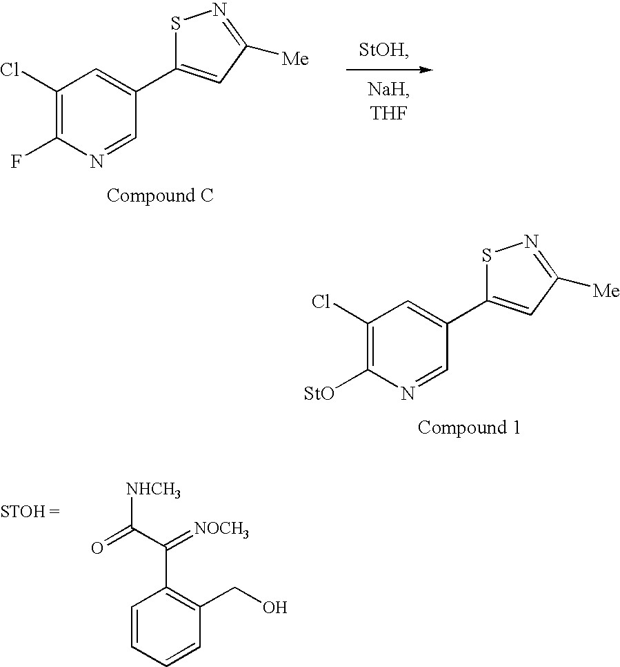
S1N=C([Me])C=C1C1=CC(Cl)=C([StO])N=C1.S1N=C([Me])C=C1C1=CC(Cl)=C(F)N=C1.C1=CC=CC(CO)=C1C(C(=O)[NHCH3])=[NOCH3]
